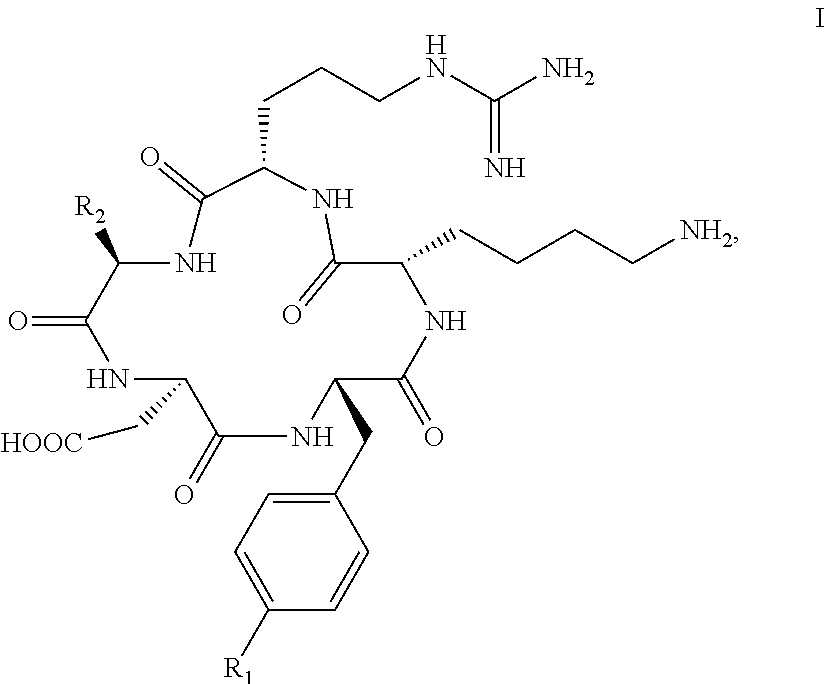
C(C1C(=O)NC([R2])C(=O)NC(C[HOOC])C(=O)NC(CC2=CC=C([R1])C=C2)C(=O)NC(CCCC[NH2])C(=O)N1)CCNC(N)=N
